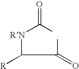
[RN](C(C)=O)C(C(=O)C)[R]
